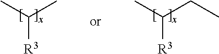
CC(C)[R3].CC(CC)[R3]
